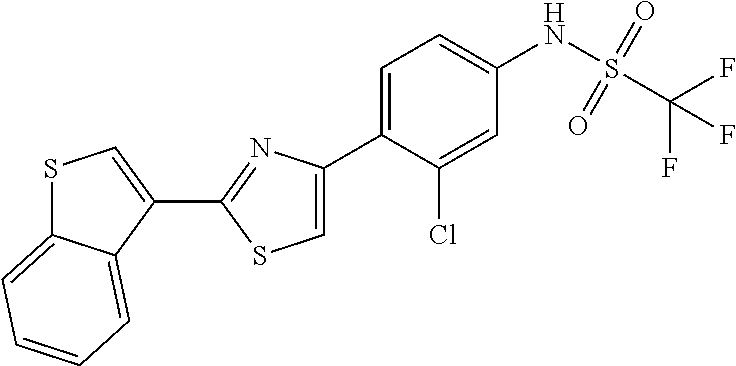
C1(C2=NC(C3=CC=C(NS(C(F)(F)F)(=O)=O)C=C3Cl)=CS2)=CSC2=CC=CC=C12
